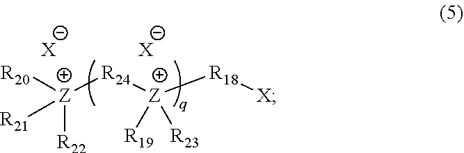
[R20][Z]([R24][Z]([R18][X])([R19])[R23])([R22])[R21].[X].[X]
